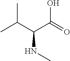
CC(C(C(=O)O)NC)C
